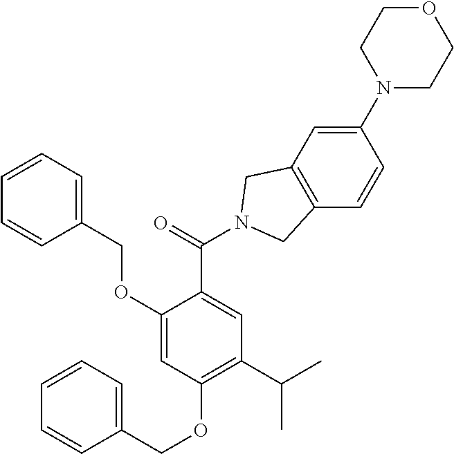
C1(OCC2=CC=CC=C2)=CC(OCC2=CC=CC=C2)=C(C(C)C)C=C1C(=O)N1CC2=C(C=CC(N3CCOCC3)=C2)C1
